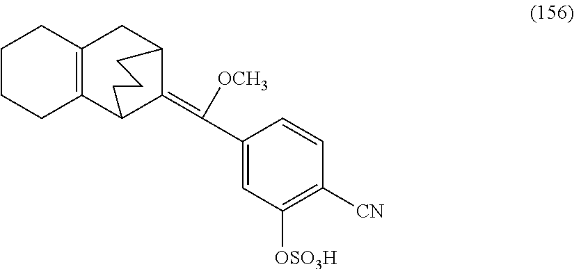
C1CCC2=C(C1)CC1CCCC2C1=C(C1=CC([OSO3H])=C([CN])C=C1)[OCH3]
